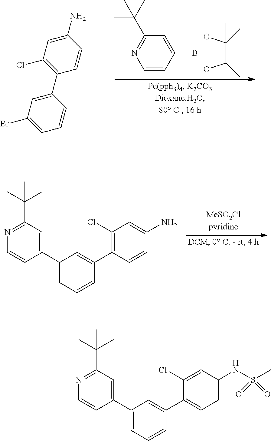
C1=C(N)C=CC(C2=CC(Br)=CC=C2)=C1Cl.C1=CC(B)=CC(C(C)(C)C)=N1.OC(C(O)(C)C)(C)C.N1=C(C(C)(C)C)C=C(C2=CC=CC(C3=C(Cl)C=C(N)C=C3)=C2)C=C1.N1=C(C(C)(C)C)C=C(C2=CC=CC(C3=CC=C(NS(C)(=O)=O)C=C3Cl)=C2)C=C1
